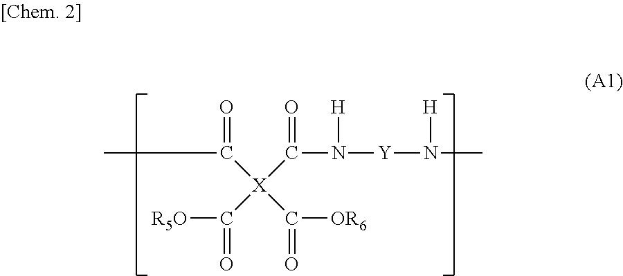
CC(=O)[X](C(=O)[OR6])(C(N([H])[Y]N([H])C)=O)C([R5O])=O
